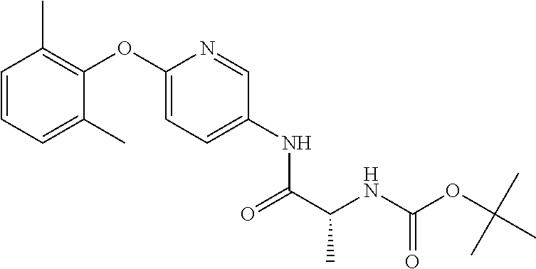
C1=C(OC2=C(C)C=CC=C2C)N=CC(NC(C(NC(OC(C)(C)C)=O)C)=O)=C1
